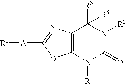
C12=C(N=C([A][R1])O1)C([R3])([R5])N([R2])C(=O)N2[R4]
